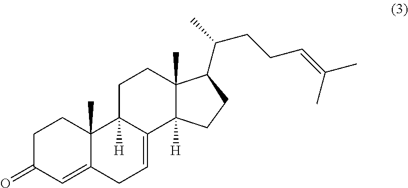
C1C(=O)C=C2C(C)(C1)C1([H])C(=CC2)C2([H])C(C)(CC1)C(C(C)CCC=C(C)C)CC2
